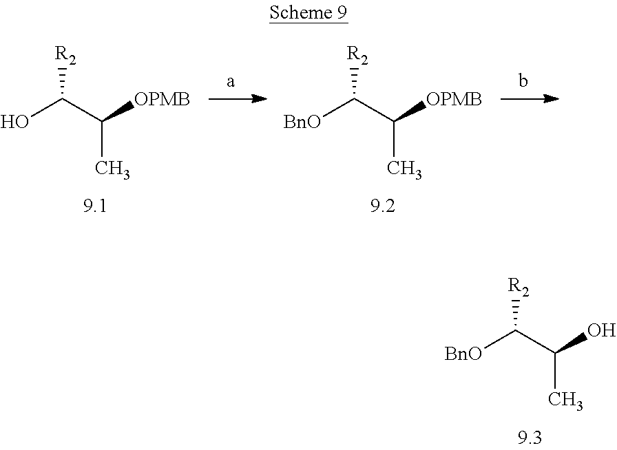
OC([R2])C(C)[OPMB].[BnO]C([R2])C(C)[OPMB].[BnO]C([R2])C(C)O
